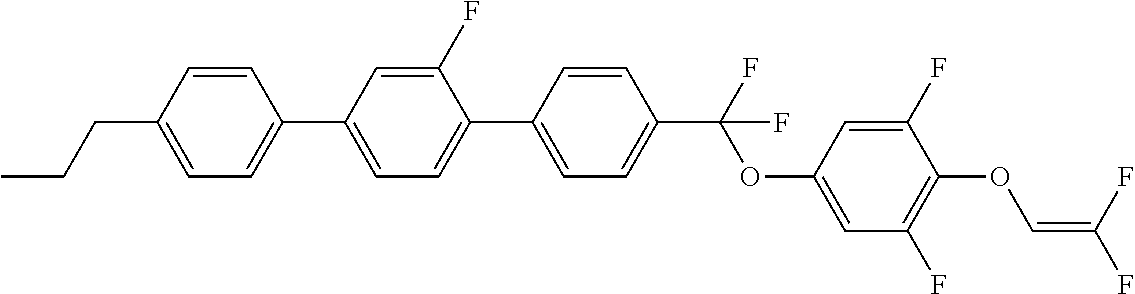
C1=C(C2=CC=C(C3=CC=C(CCC)C=C3)C=C2F)C=CC(C(F)(OC2=CC(F)=C(OC=C(F)F)C(F)=C2)F)=C1
